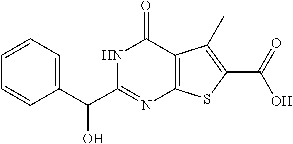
C1=CC(C(C2=NC3=C(C(=O)N2)C(C)=C(C(=O)O)S3)O)=CC=C1
